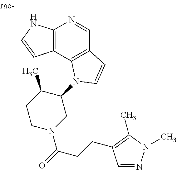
C12=C(C3=C(C=N1)C=CN3C1C(C)CCN(C(=O)CCC3=C(C)N(C)N=C3)C1)C=CN2
